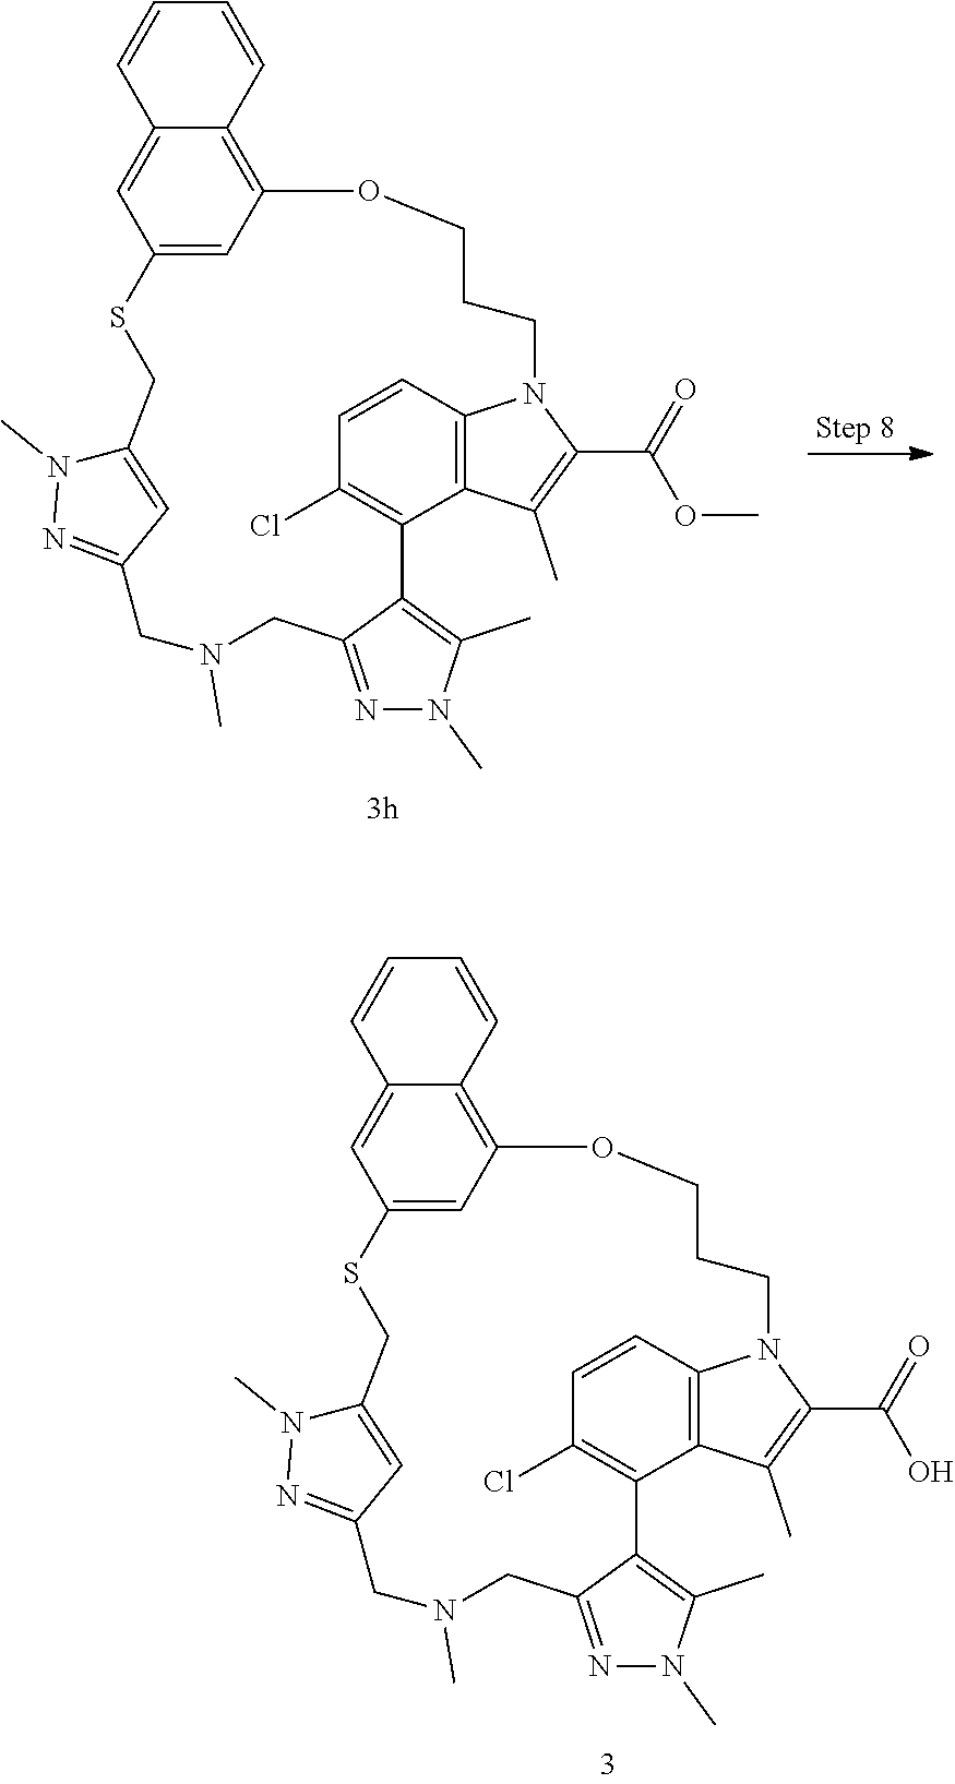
C1=CC2=C3C(=C1Cl)C1=C(C)N(C)N=C1CN(C)CC1=NN(C)C(=C1)CSC1=CC(=C4C(=C1)C=CC=C4)OCCCN2C(C(OC)=O)=C3C.C1=CC2=C3C(=C1Cl)C1=C(C)N(C)N=C1CN(C)CC1=NN(C)C(=C1)CSC1=CC(=C4C(=C1)C=CC=C4)OCCCN2C(C(O)=O)=C3C
